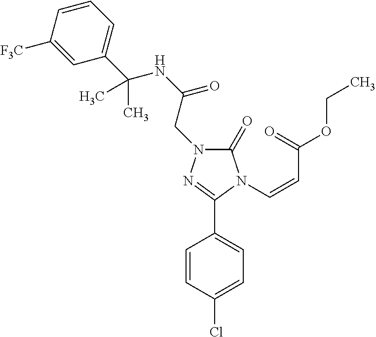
C1(Cl)=CC=C(C2=NN(CC(NC(C)(C3=CC=CC([F3C])=C3)C)=O)C(=O)N2C=CC(OCC)=O)C=C1
